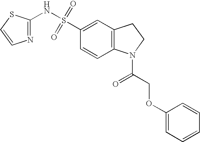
C1(NS(C2=CC3=C(C=C2)N(C(COC2=CC=CC=C2)=O)CC3)(=O)=O)=NC=CS1
